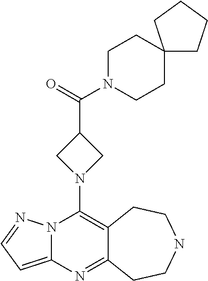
N12C(=CC=N1)N=C1C(=C2N2CC(C(=O)N3CCC4(CC3)CCCC4)C2)CCNCC1
